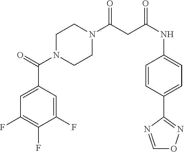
C1(F)=CC(C(N2CCN(C(=O)CC(=O)NC3=CC=C(C4=NOC=N4)C=C3)CC2)=O)=CC(F)=C1F
